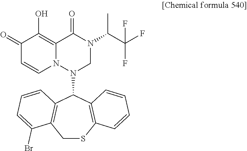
C1(=O)C=CN2C(=C1O)C(=O)N(C(C(F)(F)F)C)CN2C1C2=C(CSC3=C1C=CC=C3)C(Br)=CC=C2
